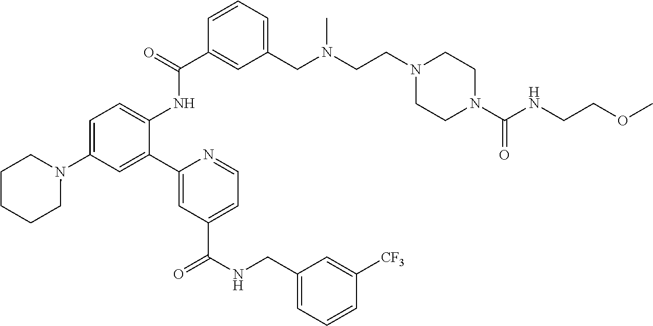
C1=CC=C(CN(CCN2CCN(C(NCCOC)=O)CC2)C)C=C1C(=O)NC1=CC=C(N2CCCCC2)C=C1C1=CC(C(NCC2=CC=CC([CF3])=C2)=O)=CC=N1
